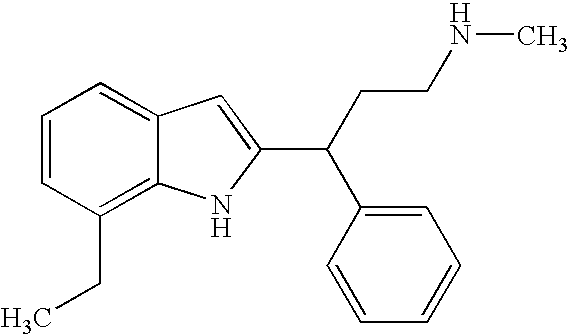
C1=CC(CC)=C2C(=C1)C=C(C(C1=CC=CC=C1)CCNC)N2
